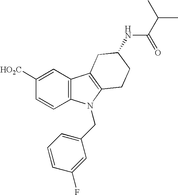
C1([HO2C])=CC2=C(C=C1)N(CC1=CC=CC(F)=C1)C1=C2CC(NC(C(C)C)=O)CC1
